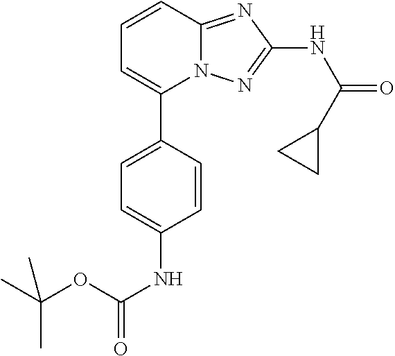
C1=C(C2=CC=CC3=NC(NC(=O)C4CC4)=NN23)C=CC(NC(OC(C)(C)C)=O)=C1
